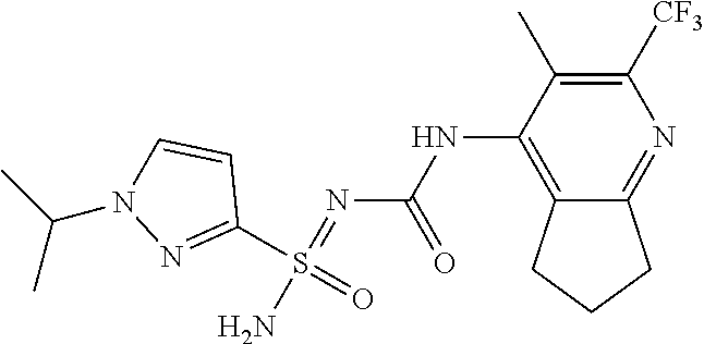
C1(S(=O)(N)=NC(NC2=C3C(=NC([CF3])=C2C)CCC3)=O)=NN(C(C)C)C=C1
